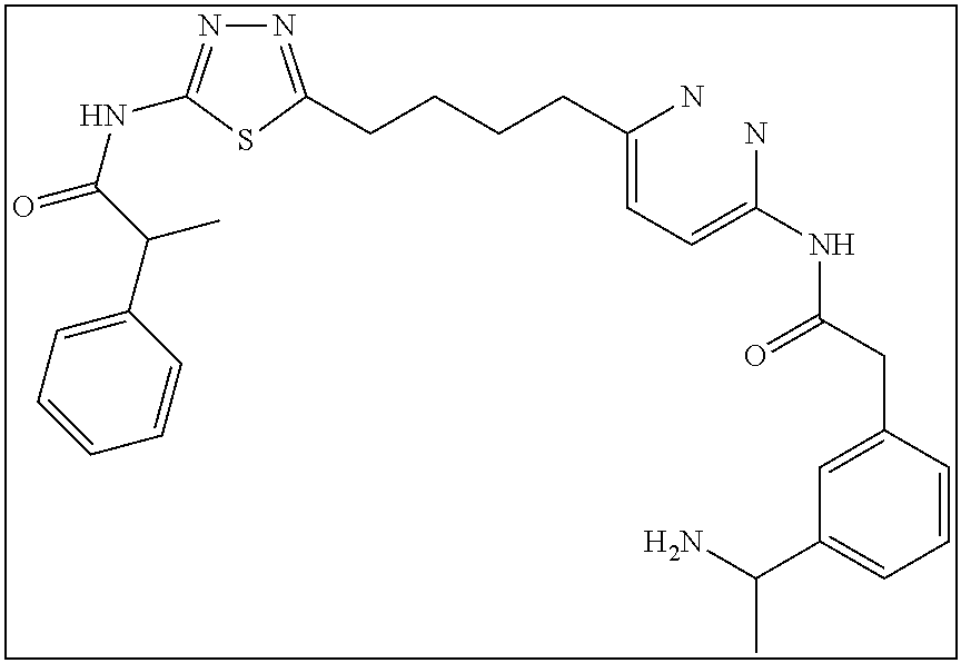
N1=C(CCCCC(=CC=C(N)NC(CC2=CC(C(N)C)=CC=C2)=O)N)SC(NC(=O)C(C2=CC=CC=C2)C)=N1
